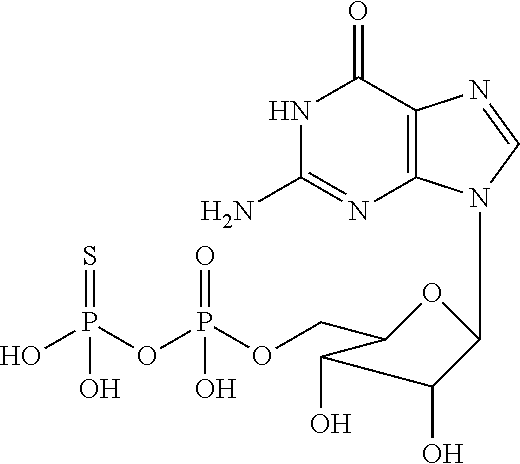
N1C(N)=NC2=C(C1=O)N=CN2C1OC(COP(OP(O)(=S)O)(=O)O)C(O)C1O
